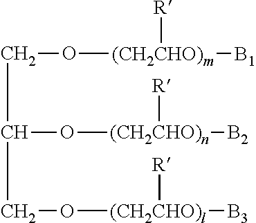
C(O[(CH2CHO)m]([B1])[R])C(O[(CH2CHO)n]([B2])[R])CO[(CH2CHO)l]([B3])[R]
